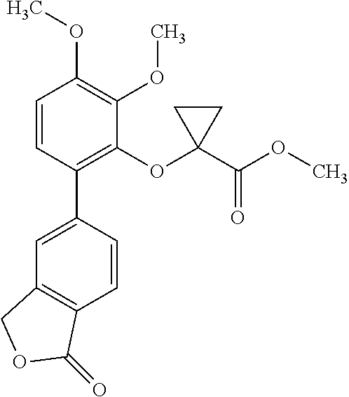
C1=C(C2=C(OC3(C(OC)=O)CC3)C(OC)=C(OC)C=C2)C=CC2=C1COC2=O
